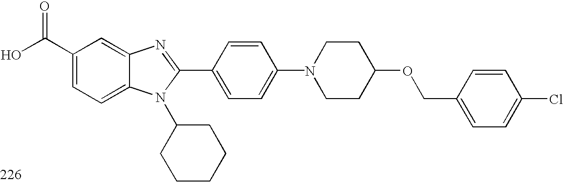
OC(C1=CC=C2C(=C1)N=C(C1=CC=C(N3CCC(OCC4=CC=C(Cl)C=C4)CC3)C=C1)N2C1CCCCC1)=O
